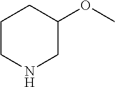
C1CNCC(OC)C1
